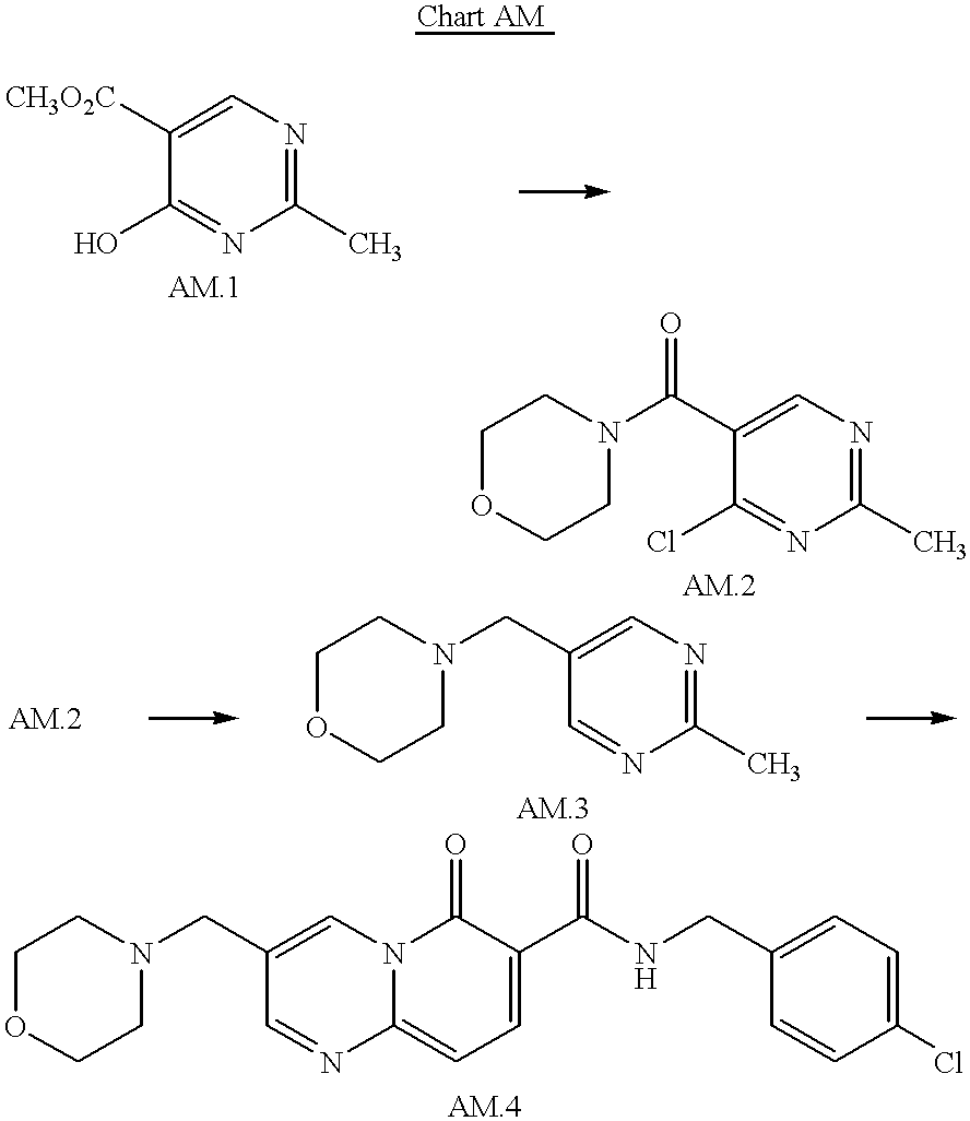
C1(O)=NC(C)=NC=C1[CH3O2C].C1(C(N2CCOCC2)=O)=CN=C(C)N=C1Cl.C1(CN2CCOCC2)=CN=C(C)N=C1.C1(CN2CCOCC2)=CN2C(=CC=C(C(NCC3=CC=C(Cl)C=C3)=O)C2=O)N=C1
